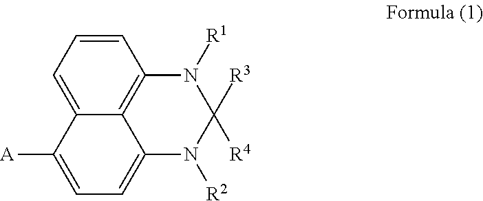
C12=C3C(=CC=C1)C([A])=CC=C3N([R2])C([R3])([R4])N2[R1]
